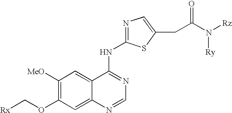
C1([MeO])=C(OC[Rx])C=C2C(=C1)C(NC1=NC=C(CC(N([Rz])[Ry])=O)S1)=NC=N2
